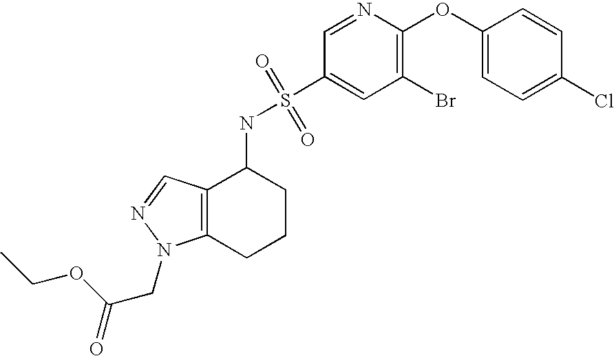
C1(OC2=CC=C(Cl)C=C2)=C(Br)C=C(S(NC2C3=C(CCC2)N(CC(=O)OCC)N=C3)(=O)=O)C=N1
